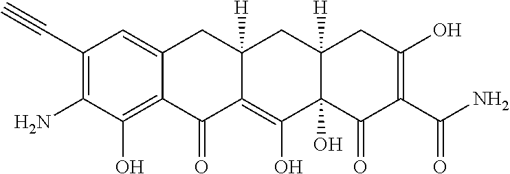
C1(C#C)=C(N)C(O)=C2C(=C1)CC1([H])C(=C(O)C3(O)C([H])(C1)CC(O)=C(C(N)=O)C3=O)C2=O
